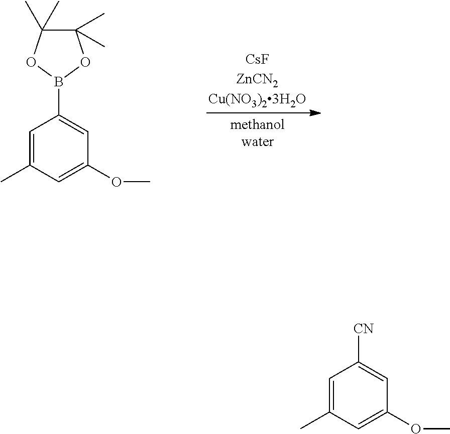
C1=C(C)C=C(OC)C=C1B1OC(C)(C)C(C)(C)O1.C1=C(C)C=C(OC)C=C1[CN]
